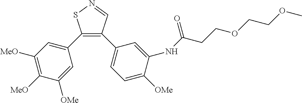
C1(C2=CC([MeO])=C([MeO])C([OMe])=C2)=C(C2=CC=C([OMe])C(NC(CCOCCOC)=O)=C2)C=NS1
